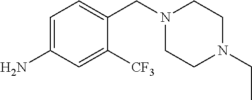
C1=C(N)C=C([CF3])C(CN2CCN(CC)CC2)=C1
